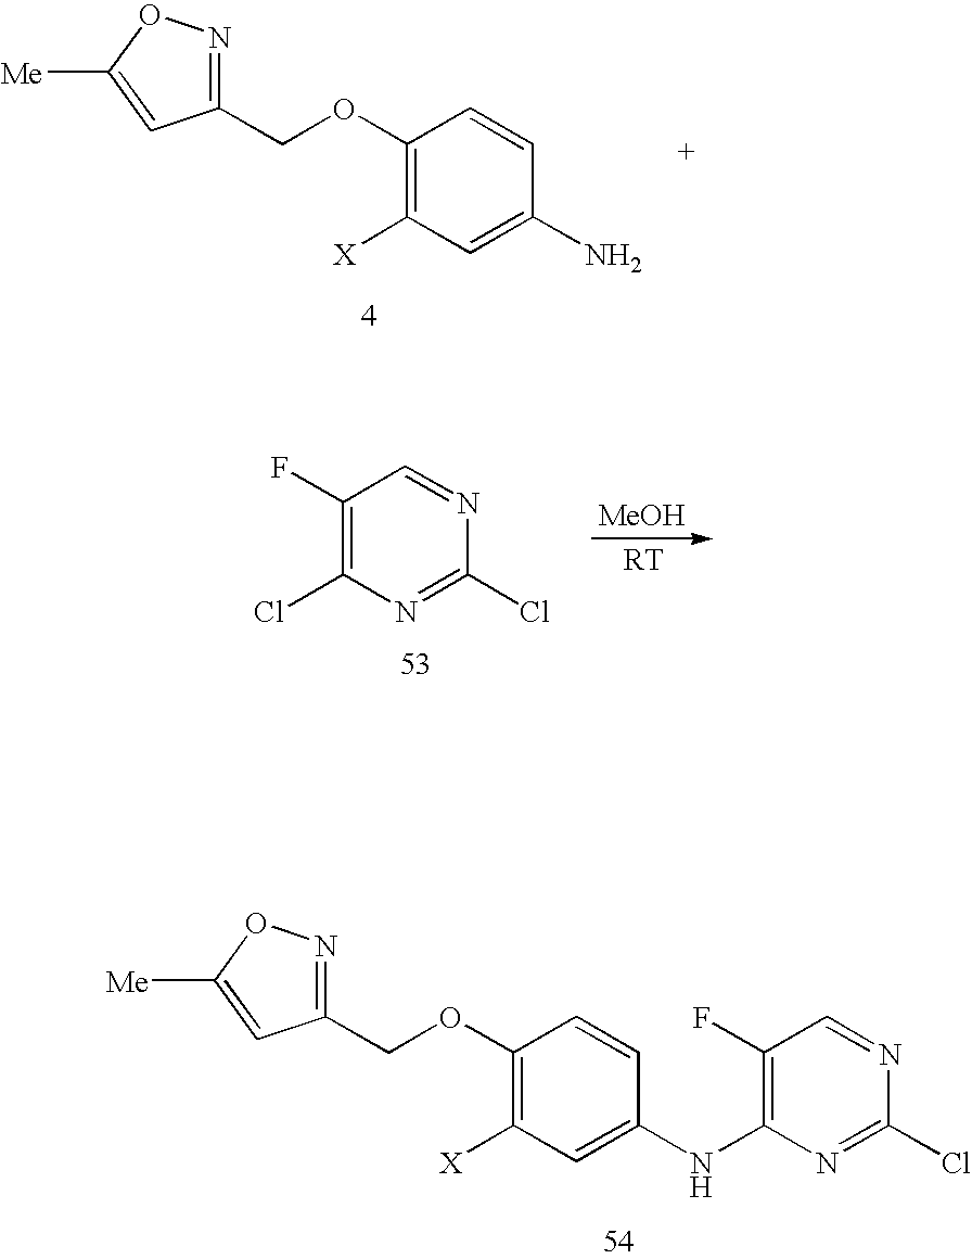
C1(OCC2=NOC([Me])=C2)=C([X])C=C(N)C=C1.C1(F)=C(Cl)N=C(Cl)N=C1.[MeOH].C1(OCC2=NOC([Me])=C2)=C([X])C=C(NC2=C(F)C=NC(Cl)=N2)C=C1
